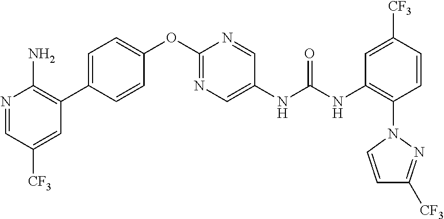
C1(OC2=NC=C(NC(NC3=C(N4C=CC([CF3])=N4)C=CC([CF3])=C3)=O)C=N2)=CC=C(C2=C(N)N=CC([CF3])=C2)C=C1
